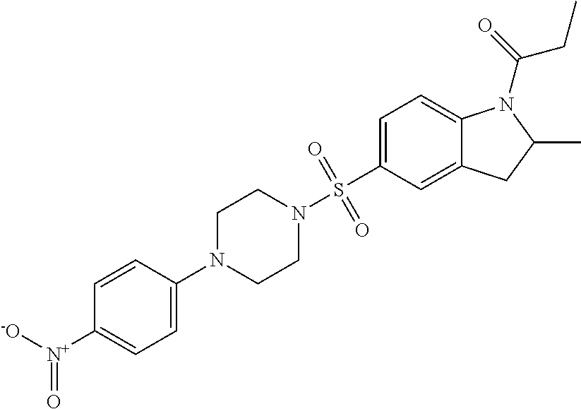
[-O][N+](C1=CC=C(N2CCN(S(C3=CC=C4C(=C3)CC(C)N4C(=O)CC)(=O)=O)CC2)C=C1)=O
